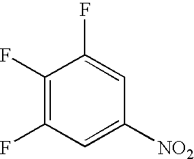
C1(F)=C(F)C=C([NO2])C=C1F
